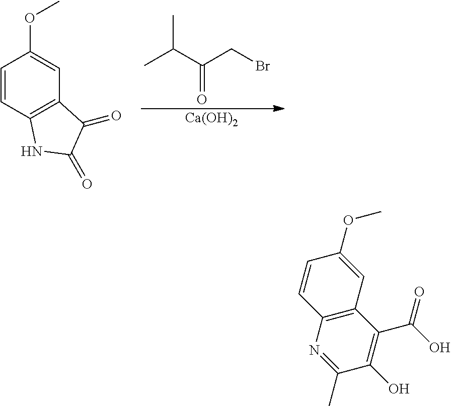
C1=CC2=C(C=C1OC)C(=O)C(=O)N2.O=C(C(C)C)CBr.[Ca(OH)2].C1(O)=C(C(O)=O)C2=C(N=C1C)C=CC(OC)=C2
